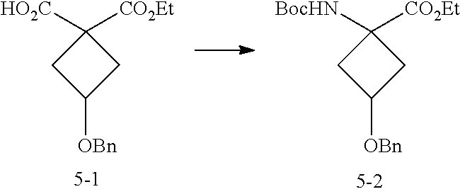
C1([BocHN])([CO2Et])CC([OBn])C1.C1([HO2C])([CO2Et])CC([OBn])C1
